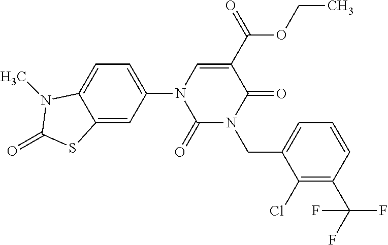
C1(=O)N(CC2=CC=CC(C(F)(F)F)=C2Cl)C(=O)C(C(OCC)=O)=CN1C1=CC=C2C(=C1)SC(=O)N2C
